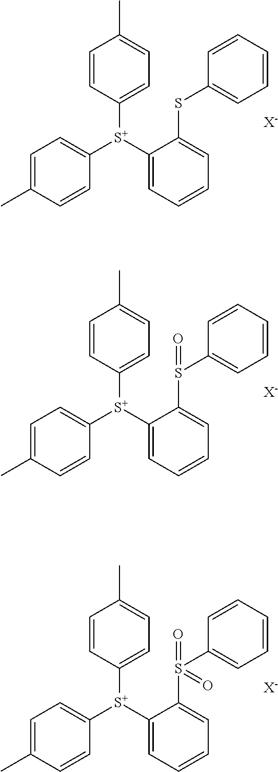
C1=CC([S+](C2=CC=CC=C2SC2=CC=CC=C2)C2=CC=C(C)C=C2)=CC=C1C.[X-].C1=CC([S+](C2=CC=CC=C2S(C2=CC=CC=C2)=O)C2=CC=C(C)C=C2)=CC=C1C.[X-].C1=CC([S+](C2=CC=CC=C2S(C2=CC=CC=C2)(=O)=O)C2=CC=C(C)C=C2)=CC=C1C.[X-]
